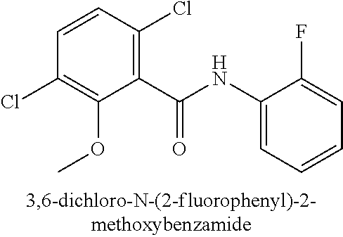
C1=CC(Cl)=C(OC)C(C(NC2=CC=CC=C2F)=O)=C1Cl
